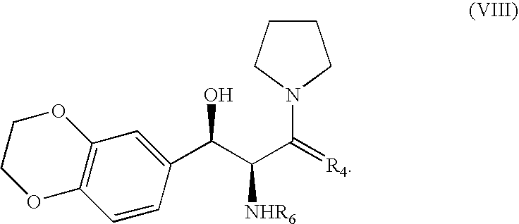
C1CCN(C(=[R4])C(C(O)C2=CC3=C(C=C2)OCCO3)[NHR6])C1
